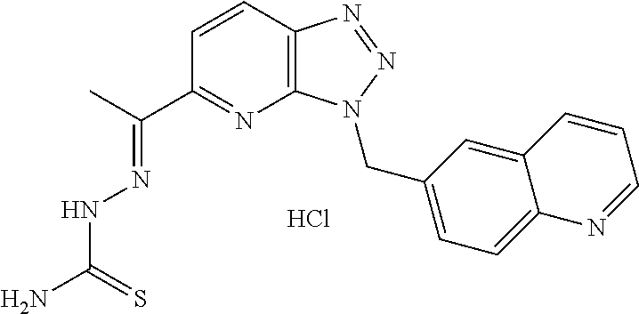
C1=CC2=C(N=C1C(C)=NNC(N)=S)N(CC1=CC=C3C(=C1)C=CC=N3)N=N2.Cl
